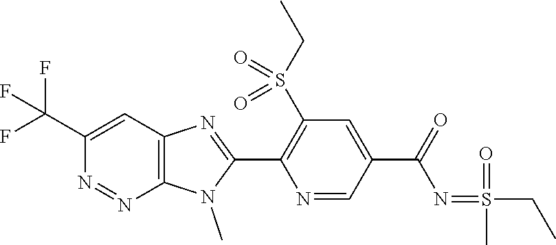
C1(C(F)(F)F)=CC2=C(N=N1)N(C)C(C1=C(S(CC)(=O)=O)C=C(C(N=S(CC)(C)=O)=O)C=N1)=N2
